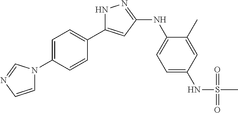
N1C(C2=CC=C(N3C=CN=C3)C=C2)=CC(NC2=CC=C(NS(C)(=O)=O)C=C2C)=N1
